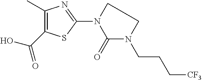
C1(C)=C(C(O)=O)SC(N2C(=O)N(CCC[CF3])CC2)=N1
